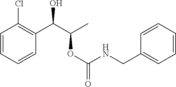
C1=CC(Cl)=C(C(C(C)OC(=O)NCC2=CC=CC=C2)O)C=C1
